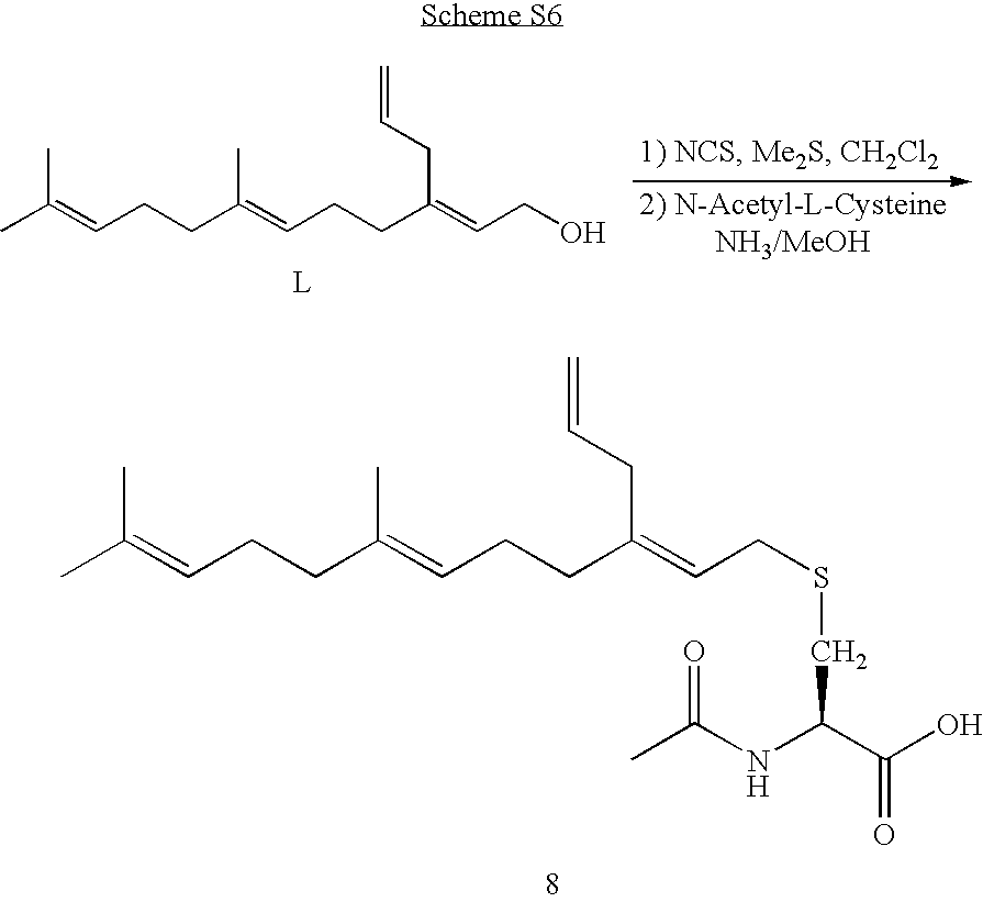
C(CCC(=CCSCC(NC(C)=O)C(=O)O)CC=C)=C(CCC=C(C)C)C.CC(=CCCC(=CCCC(=CCO)CC=C)C)C
